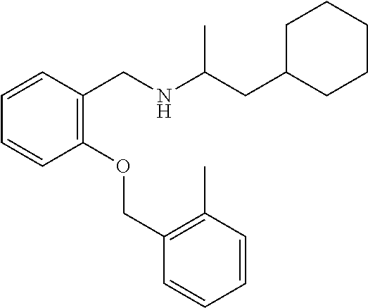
C1=CC(OCC2=C(C)C=CC=C2)=C(CNC(CC2CCCCC2)C)C=C1
